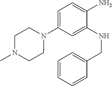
N1(C2=CC=C(N)C(NCC3=CC=CC=C3)=C2)CCN(C)CC1
